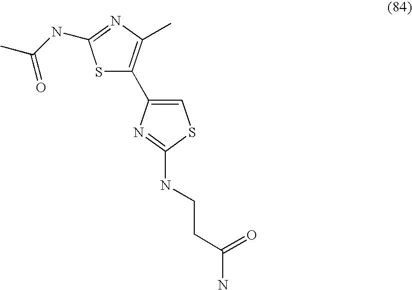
S1C(C2=CSC(NCCC(N)=O)=N2)=C(C)N=C1NC(C)=O
